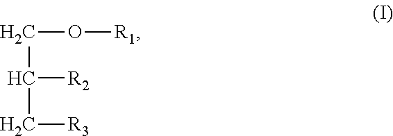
C(O[R1])C(C[R3])[R2]
